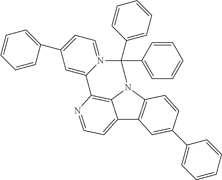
C12=CC=NC3=C1N(C1=C2C=C(C2=CC=CC=C2)C=C1)C(C1=CC=CC=C1)(C1=CC=CC=C1)N1=CC=C(C2=CC=CC=C2)C=C31
